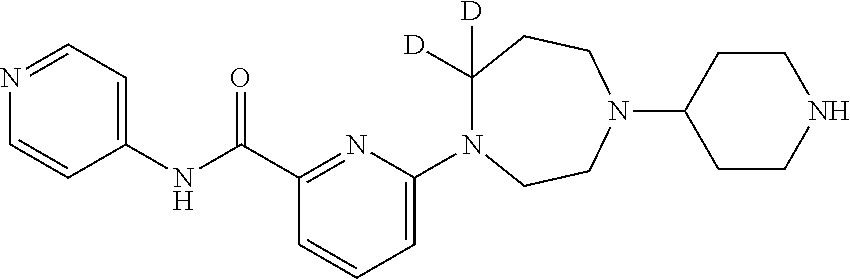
C1(C(NC2=CC=NC=C2)=O)=NC(N2CCN(C3CCNCC3)CCC2([D])[D])=CC=C1
